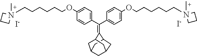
[I-].[I-].C(C1=CC=C(OCCCCCCN2(C)CCC2)C=C1)(C1=CC=C(OCCCCCCN2(C)CCC2)C=C1)=C1C2CC3CC(C2)CC1C3
